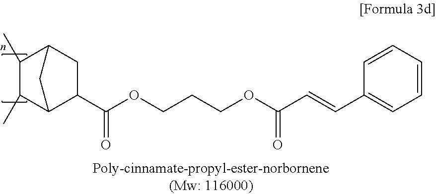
C1C2C(C)C(C)C(C1C(OCCCOC(C=CC1=CC=CC=C1)=O)=O)C2
